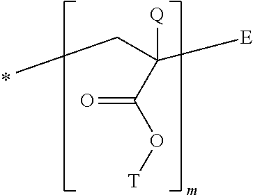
[Q]C(CC)([E])C(O[T])=O
